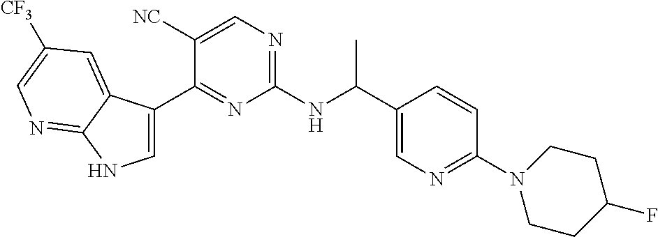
C1(C(NC2=NC=C([NC])C(C3=CNC4=NC=C([CF3])C=C34)=N2)C)=CN=C(N2CCC(F)CC2)C=C1
